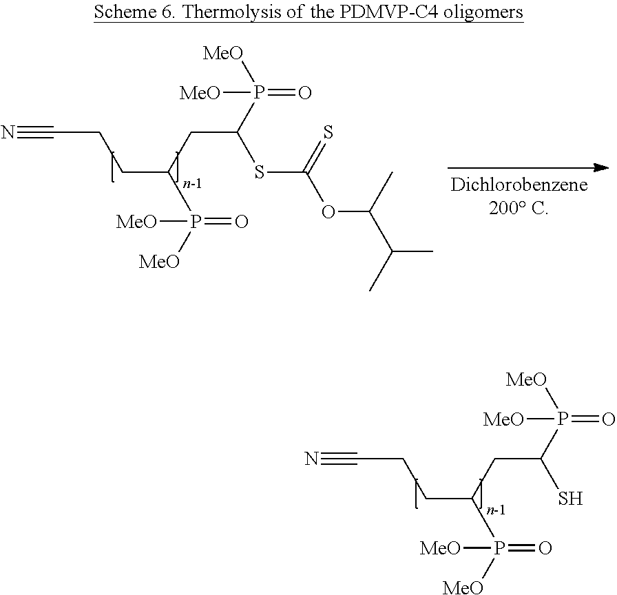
N#CCCC(P([MeO])(=O)[MeO])CC(P([MeO])(=O)[MeO])SC(OC(C(C)C)C)=S.N#CCCC(P([MeO])(=O)[MeO])CC(P([MeO])(=O)[MeO])S
